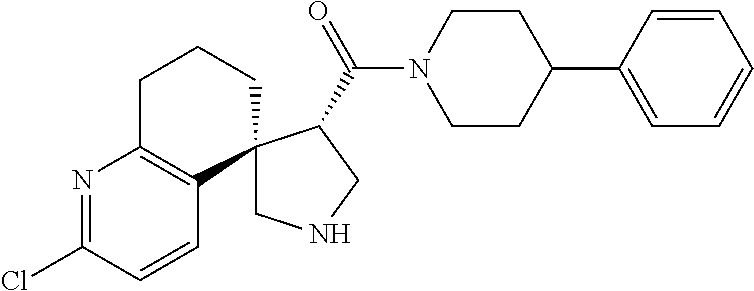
C1NCC(C(N2CCC(C3=CC=CC=C3)CC2)=O)C12C1=C(N=C(Cl)C=C1)CCC2
